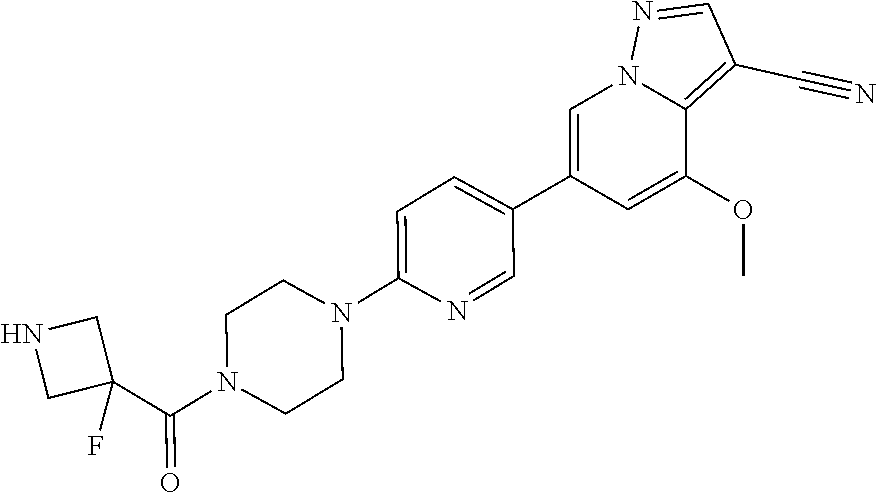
C1(C2=CC=C(N3CCN(C(C4(F)CNC4)=O)CC3)N=C2)=CN2C(=C(C#N)C=N2)C(OC)=C1
